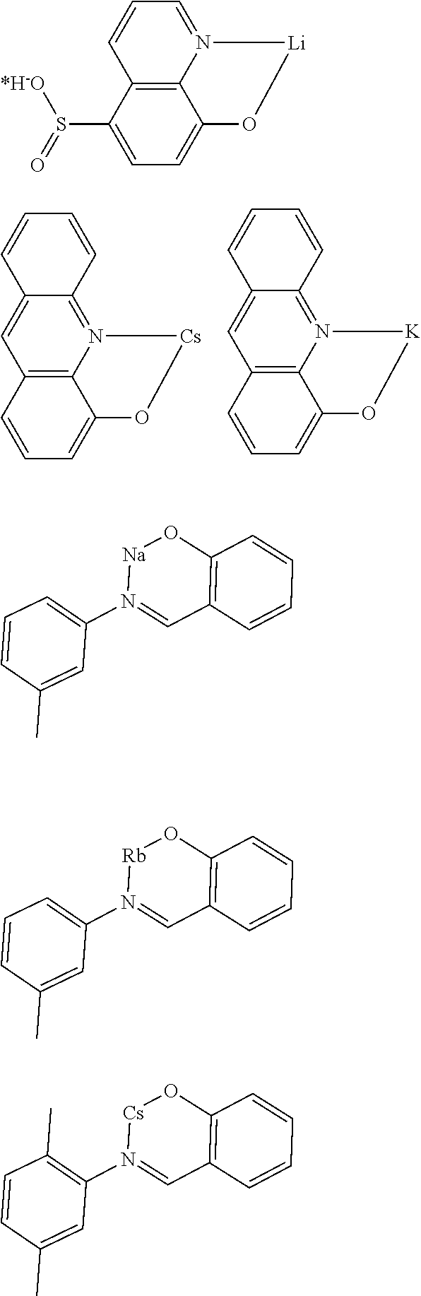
C1=CC2=C3N(=C1)[Li]OC3=CC=C2S([*H-O])=O.C12=CC3=C4N(=C1C=CC=C2)[Cs]OC4=CC=C3.C12=CC3=C4N(=C1C=CC=C2)[K]OC4=CC=C3.C12=C(C=CC=C1)C=N(C1=CC=CC(C)=C1)[Na]O2.C12=C(C=CC=C1)C=N(C1=CC=CC(C)=C1)[Rb]O2.C12=C(C=CC=C1)C=N(C1=C(C)C=CC(C)=C1)[Cs]O2
